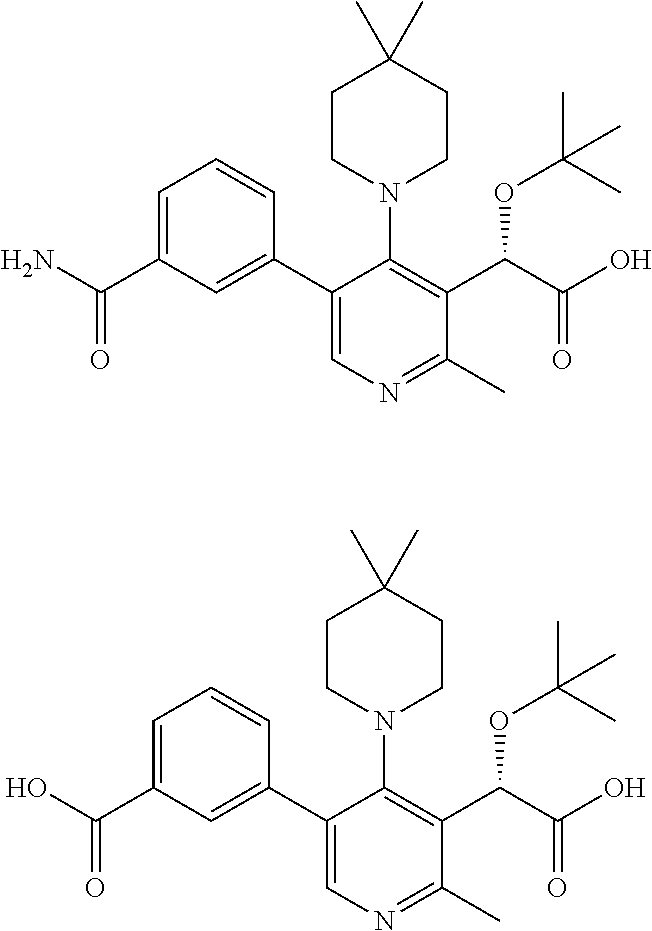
C1CN(C2=C(C(C(=O)O)OC(C)(C)C)C(C)=NC=C2C2=CC(C(N)=O)=CC=C2)CCC1(C)C.C1CN(C2=C(C(C(=O)O)OC(C)(C)C)C(C)=NC=C2C2=CC(C(O)=O)=CC=C2)CCC1(C)C
